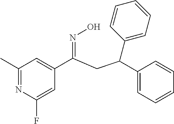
C1(C)=NC(F)=CC(C(=NO)CC(C2=CC=CC=C2)C2=CC=CC=C2)=C1
